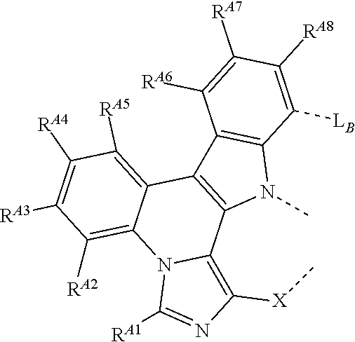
C12=C(C3=C([RA5])C([RA4])=C([RA3])C([RA2])=C3N3C1=C([X]C)N=C3[RA1])C1=C(N2C)C([LB])=C([RA8])C([RA7])=C1[RA6]
